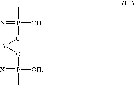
CP(O)(=[X])O[Y]OP([OH])(C)=[X]
